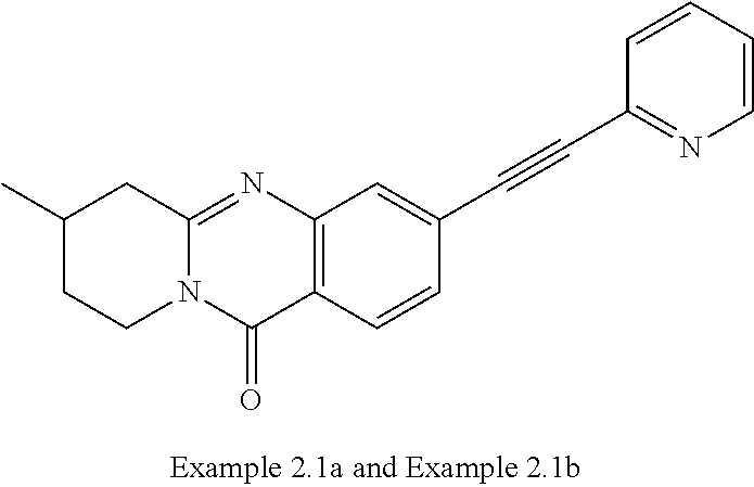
C12=NC3=C(C(=O)N1CCC(C)C2)C=CC(C#CC1=NC=CC=C1)=C3
